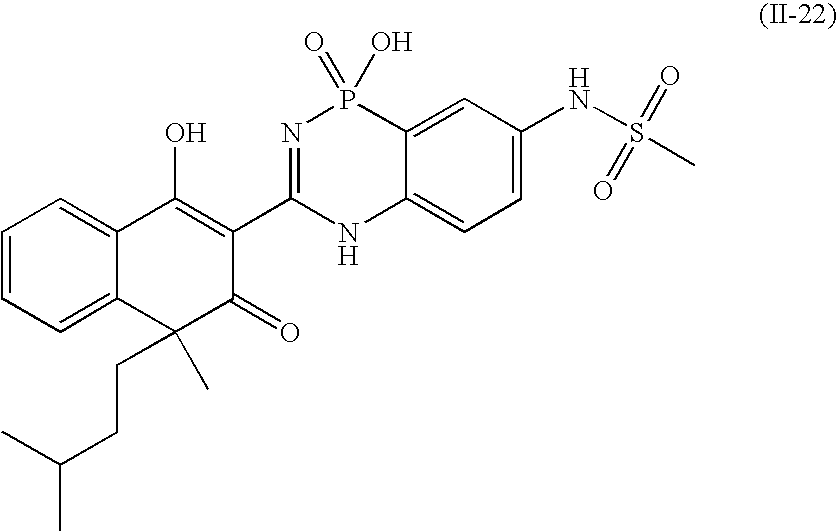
C1=CC=C2C(=C1)C(O)=C(C1=NP(=O)(O)C3=CC(NS(C)(=O)=O)=CC=C3N1)C(=O)C2(CCC(C)C)C
